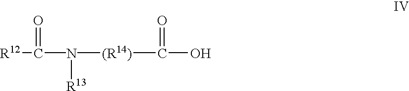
[R12]C(N([(R14)]C(O)=O)[R13])=O
